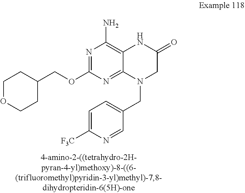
N1=C(OCC2CCOCC2)N=C2C(=C1N)NC(=O)CN2CC1=CC=C([F3C])N=C1
